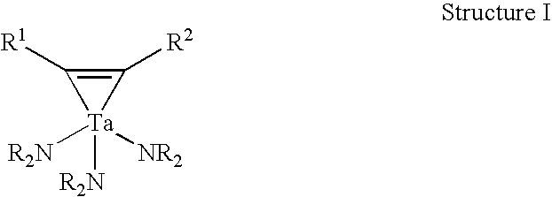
[Ta]1([R2N])([NR2])([R2N])C([R1])=C1[R2]
